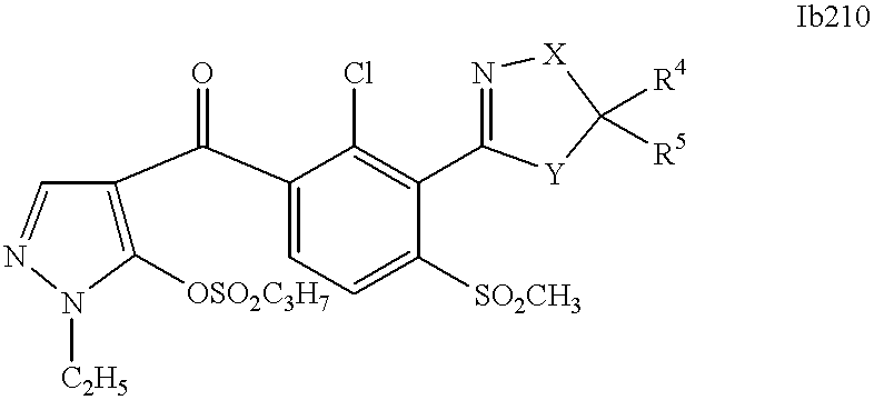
C1([OSO2C3H7])=C(C(C2=CC=C([SO2CH3])C(C3=N[X]C([R4])([R5])[Y]3)=C2Cl)=O)C=NN1[C2H5]
